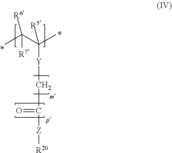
CC(C(C)([R5])[Y]CC(=O)[Z][R20])([R6])[R7]
